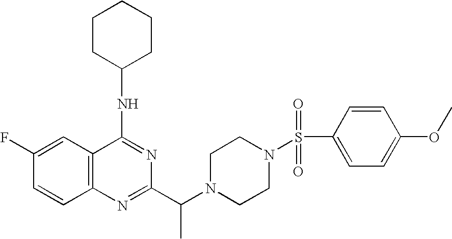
C12=C(C=C(F)C=C1)C(NC1CCCCC1)=NC(C(N1CCN(S(=O)(=O)C3=CC=C(OC)C=C3)CC1)C)=N2
